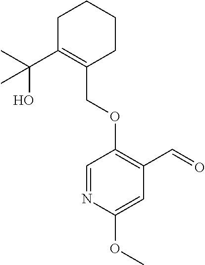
C1C(C(C)(O)C)=C(COC2=C(C=O)C=C(OC)N=C2)CCC1
